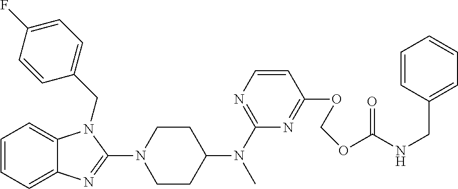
C1=CC=C2C(=C1)N(CC1=CC=C(F)C=C1)C(N1CCC(N(C3=NC=CC(OCOC(NCC4=CC=CC=C4)=O)=N3)C)CC1)=N2
